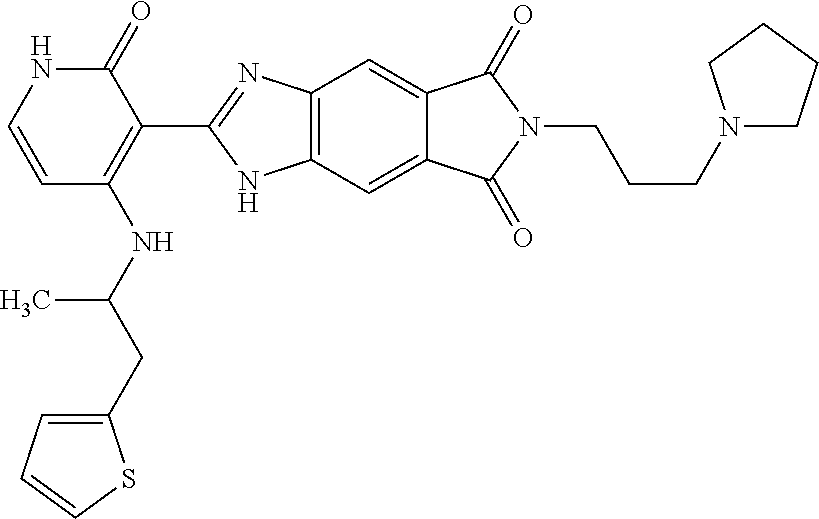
C12=C(C=C3C(=C1)C(=O)N(CCCN1CCCC1)C3=O)NC(C1=C(NC(CC3=CC=CS3)C)C=CNC1=O)=N2
